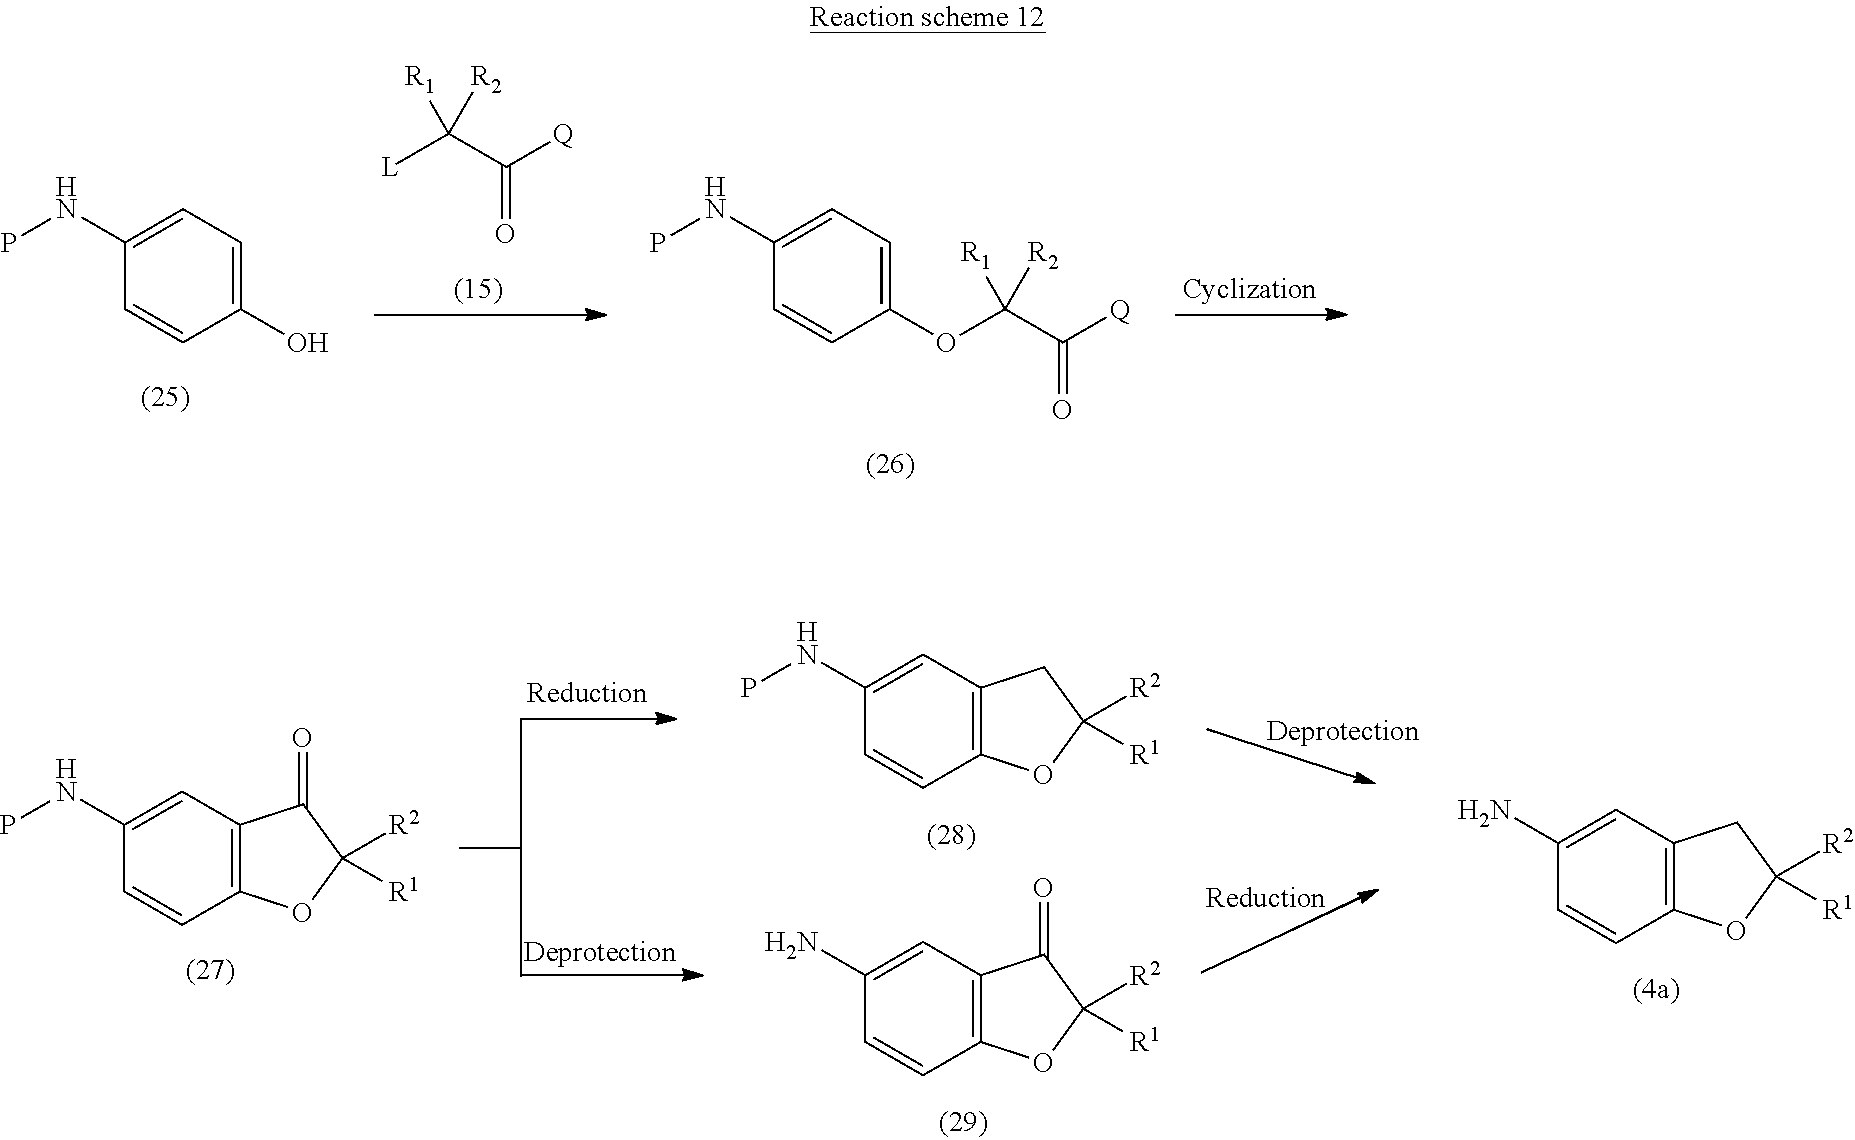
C1(O)=CC=C(NP)C=C1.[L]C(C([Q])=O)([R1])[R2].C1(OC(C([Q])=O)([R1])[R2])=CC=C(NP)C=C1.C12=C(C=C(NP)C=C1)C(=O)C([R2])([R1])O2.C12=C(C=C(NP)C=C1)CC([R2])([R1])O2.C12=C(C=C(N)C=C1)C(=O)C([R2])([R1])O2.C12=C(C=C(N)C=C1)CC([R2])([R1])O2
